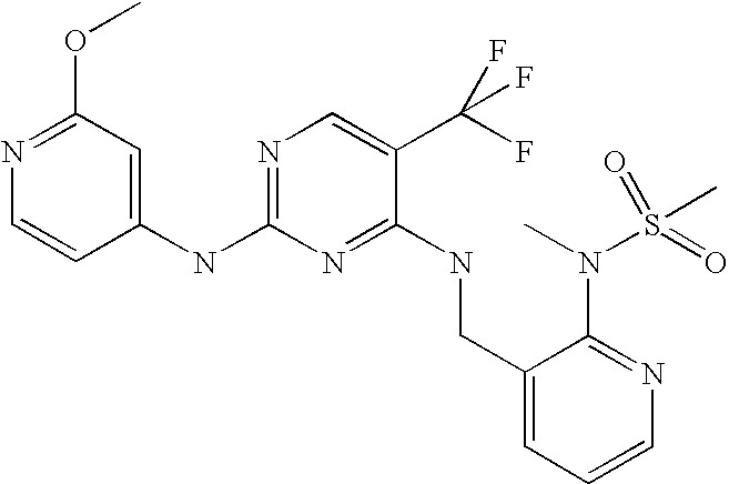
C1(CNC2=NC(NC3=CC(OC)=NC=C3)=NC=C2C(F)(F)F)=CC=CN=C1N(C)S(C)(=O)=O
